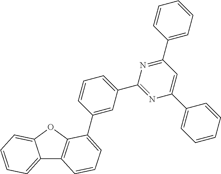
C12=CC=CC=C1OC1=C2C=CC=C1C1=CC(C2=NC(C3=CC=CC=C3)=CC(C3=CC=CC=C3)=N2)=CC=C1
